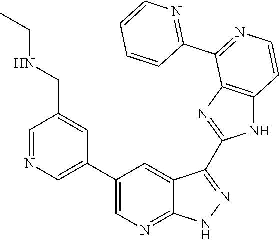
C1=NC=C(C2=CN=C3C(=C2)C(C2=NC4=C(N2)C=CN=C4C2=NC=CC=C2)=NN3)C=C1CNCC
